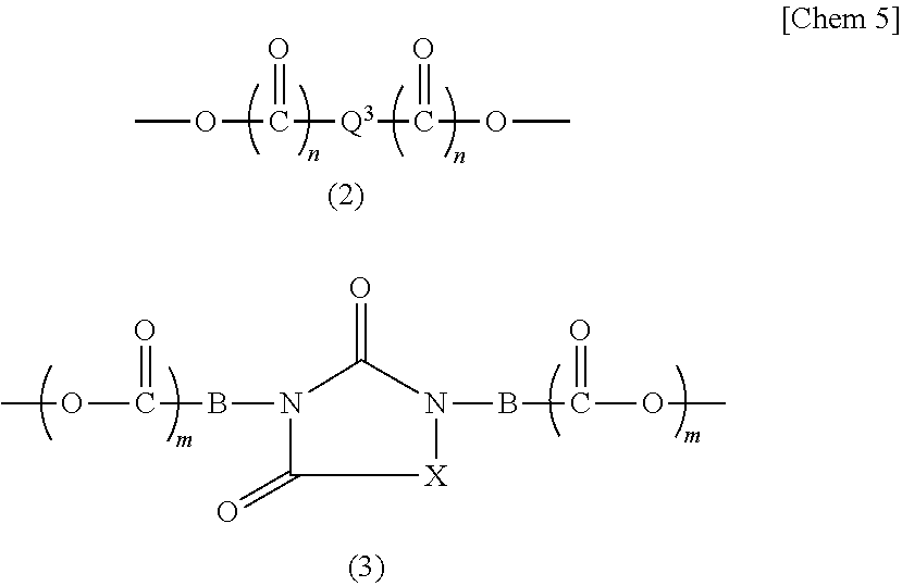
COC([Q3]C(OC)=O)=O.COC(BN1C(=O)C[X]N(BC(OC)=O)C1=O)=O
